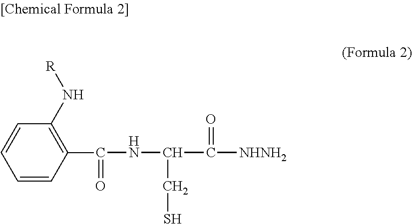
C1(C(NC(C([NHNH2])=O)CS)=O)=C(N[R])C=CC=C1
